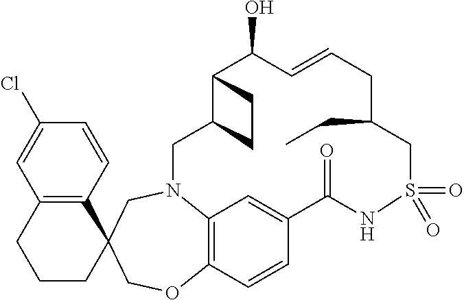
C1(Cl)=CC2=C(C=C1)C1(CCC2)COC2=C3N(C1)CC1C(C(O)C=CCC(CC)CS(=O)(=O)NC(=O)C(=C3)C=C2)CC1
